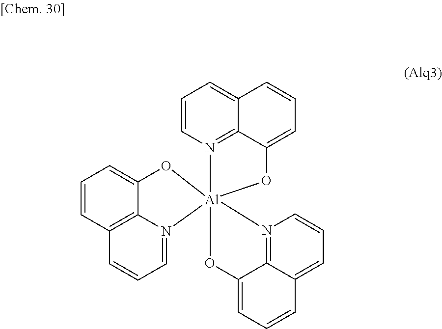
C1=CC2=C3C(=C1)O[Al]14(N3=CC=C2)(N2=C3C(=CC=C2)C=CC=C3O1)OC1=CC=CC2=CC=CN4=C12
